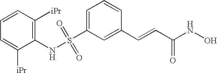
S(C1=CC=CC(C=CC(NO)=O)=C1)(NC1=C([iPr])C=CC=C1[iPr])(=O)=O
